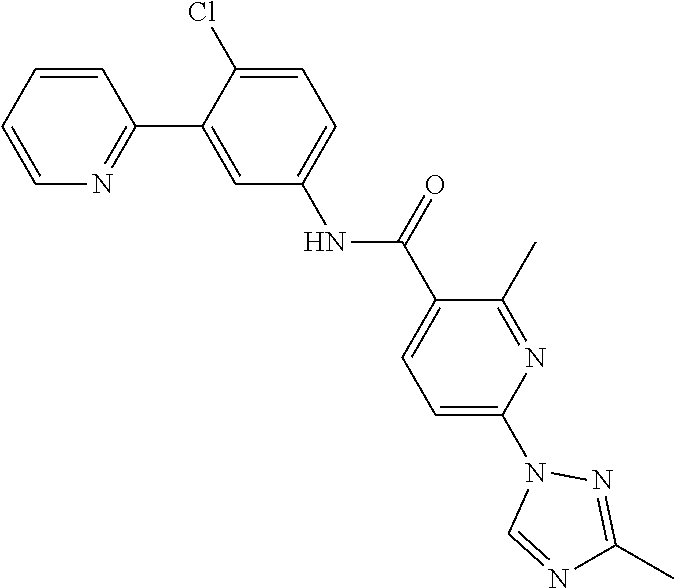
C1=CC=CN=C1C1=CC(NC(C2=CC=C(N3C=NC(C)=N3)N=C2C)=O)=CC=C1Cl
